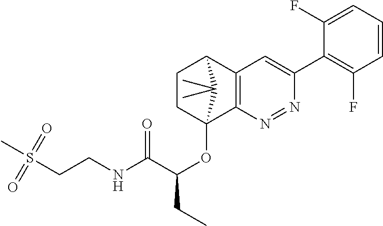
C1CC2(OC(CC)C(NCCS(C)(=O)=O)=O)C3=C(C1C2(C)C)C=C(C1=C(F)C=CC=C1F)N=N3
